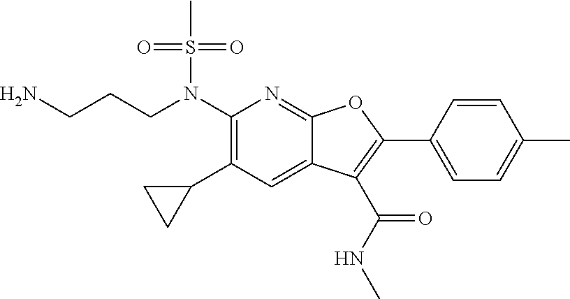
N(C1=C(C2CC2)C=C2C(=N1)OC(C1=CC=C(C)C=C1)=C2C(NC)=O)(S(C)(=O)=O)CCCN
